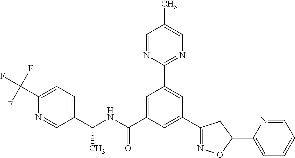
C1(C(NC(=O)C2=CC(C3=NC=C(C)C=N3)=CC(C3=NOC(C4=CC=CC=N4)C3)=C2)C)=CC=C(C(F)(F)F)N=C1
